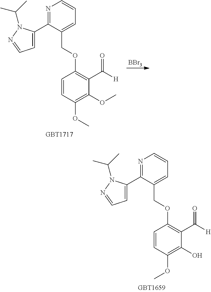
N1=C(C2=CC=NN2C(C)C)C(COC2=C(C([H])=O)C(OC)=C(OC)C=C2)=CC=C1.[BBr3].N1=C(C2=CC=NN2C(C)C)C(COC2=C(C([H])=O)C(O)=C(OC)C=C2)=CC=C1
